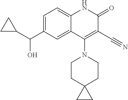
C1=C(C(C2CC2)O)C=C2C(=C1)NC(=O)C(C#N)=C2N1CCC2(CC1)CC2
